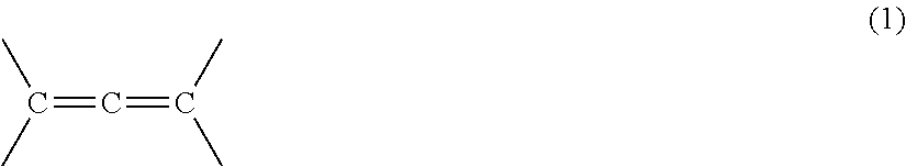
C(=C(C)C)=C(C)C
